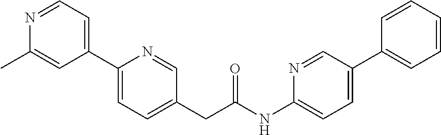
C1(C2=CC=C(CC(NC3=CC=C(C4=CC=CC=C4)C=N3)=O)C=N2)=CC=NC(C)=C1
